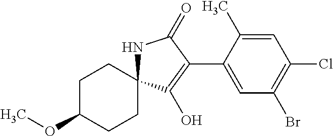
C1C(OC)CCC2(C1)NC(=O)C(C1=CC(Br)=C(Cl)C=C1C)=C2O
